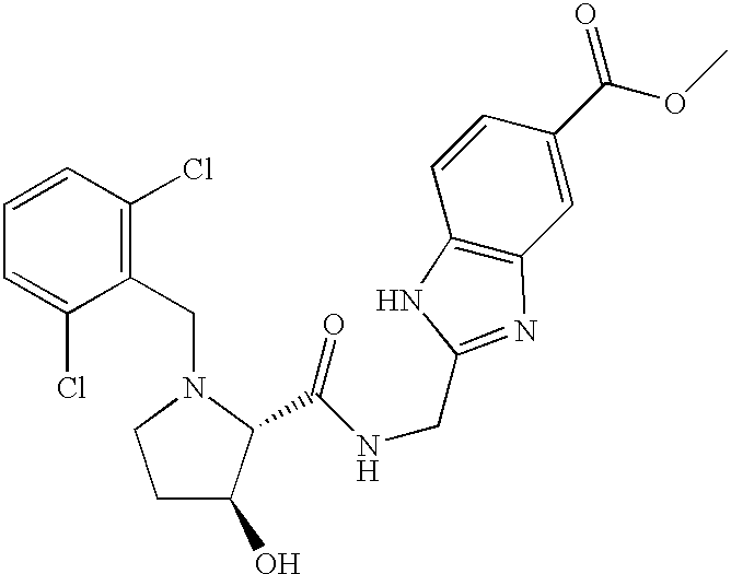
C1=CC=C(Cl)C(CN2CCC(O)C2C(NCC2=NC3=C(C=CC(C(OC)=O)=C3)N2)=O)=C1Cl
